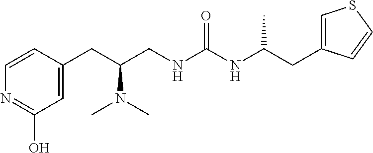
C1(CC(CNC(NC(CC2=CSC=C2)C)=O)N(C)C)=CC(O)=NC=C1
